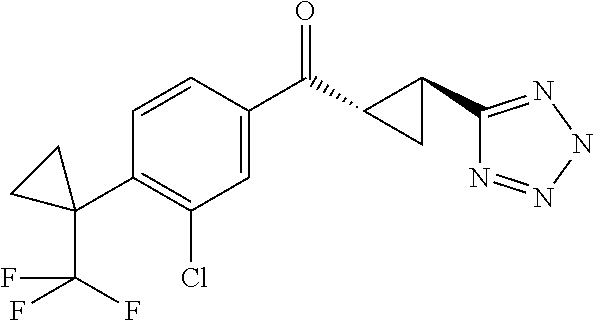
C1=CC(C(C2C(C3=NNN=N3)C2)=O)=CC(Cl)=C1C1(C(F)(F)F)CC1
